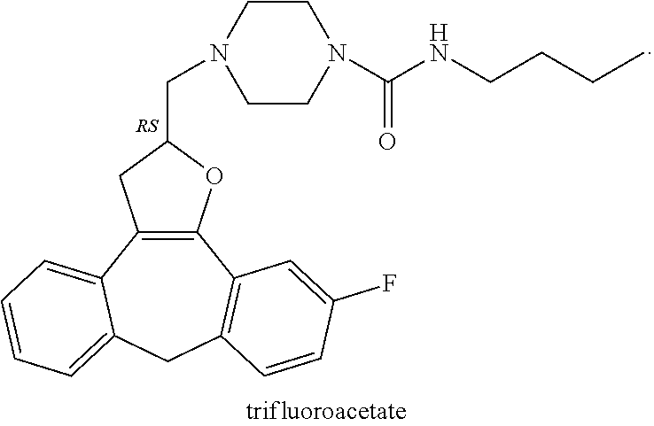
C12=C(C3=CC=CC=C3CC3=C1C=C(F)C=C3)CC(CN1CCN(C(NCCCC)=O)CC1)O2
